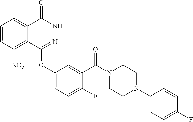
C1=CC([NO2])=C2C(=C1)C(=O)NN=C2OC1=CC=C(F)C(C(N2CCN(C3=CC=C(F)C=C3)CC2)=O)=C1
